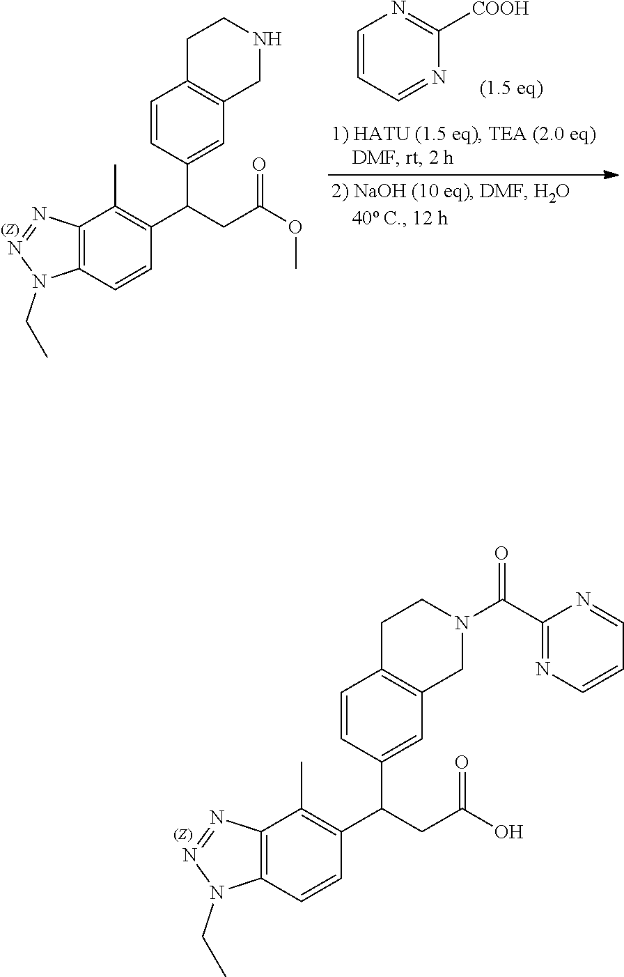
C12=C(C=CC(C(CC(O)=O)C3=CC4=C(C=C3)CCN(C(C3=NC=CC=N3)=O)C4)=C1C)N(CC)N=N2.C12=C(C=CC(C(CC(OC)=O)C3=CC4=C(C=C3)CCNC4)=C1C)N(CC)N=N2.C1=CC=NC([COOH])=N1
